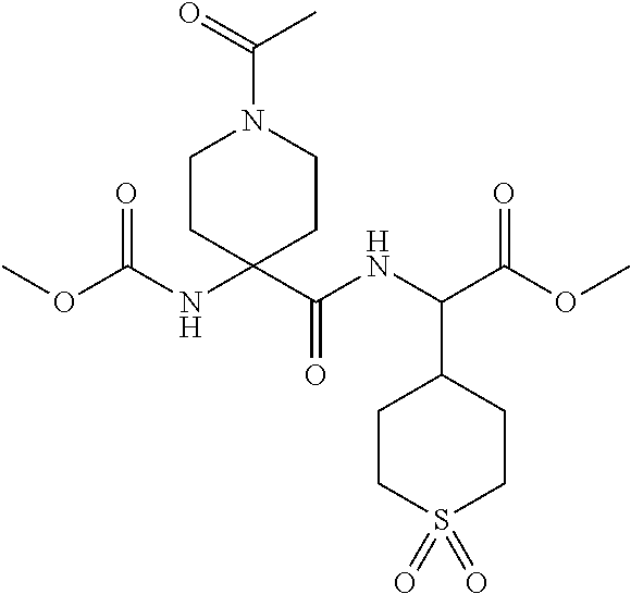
COC(NC1(C(NC(C(OC)=O)C2CCS(=O)(=O)CC2)=O)CCN(C(C)=O)CC1)=O
